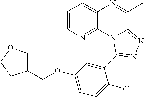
C1=CN=C2C(=C1)N=C(C)C1=NN=C(C3=CC(OCC4COCC4)=CC=C3Cl)N21
